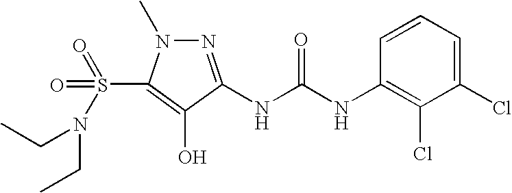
N1=C(NC(=O)NC2=C(Cl)C(Cl)=CC=C2)C(O)=C(S(=O)(=O)N(CC)CC)N1C
